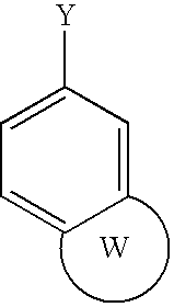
C1=C([Y])C=CC=C1.[W]
